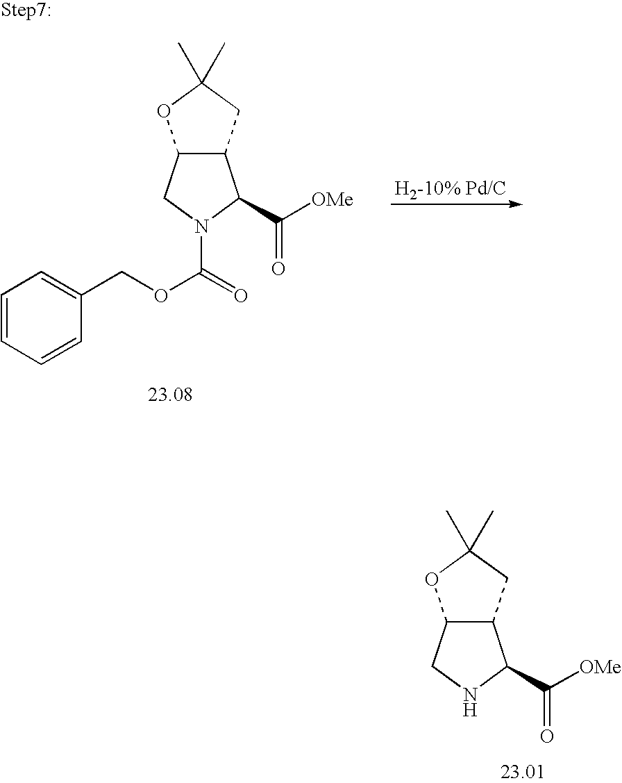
C12C(CNC1C([OMe])=O)OC(C)(C)C2.[H2-10% Pd/C].C1=CC=CC(COC(=O)N2CC3C(C2C([OMe])=O)CC(C)(C)O3)=C1
